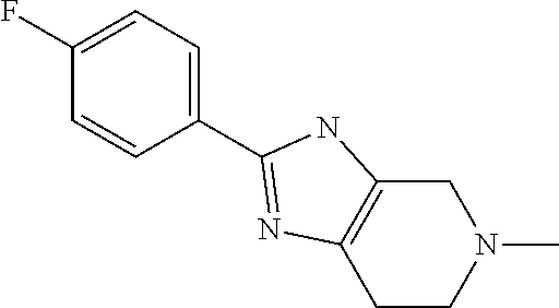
C1C2=C(CCN1C)N=C(C1=CC=C(F)C=C1)N2
